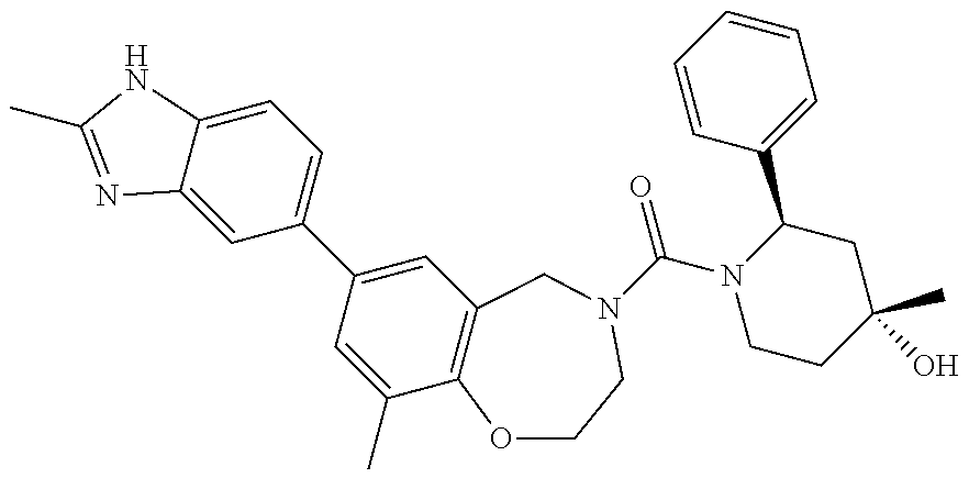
C1=C2C(=CC=C1C1=CC3=C(C(C)=C1)OCCN(C(=O)N1CCC(C)(O)CC1C1=CC=CC=C1)C3)NC(C)=N2
